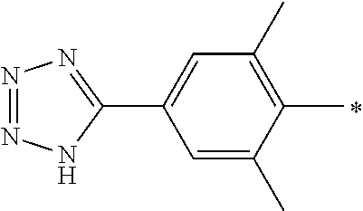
C1=C(C)C(C)=C(C)C=C1C1=NN=NN1
